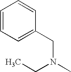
CCN(C)CC1=CC=CC=C1
